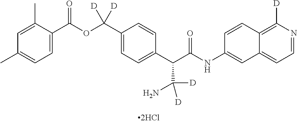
C1=C(C(OC(C2=CC=C(C(C(NC3=CC4=CC=NC([D])=C4C=C3)=O)C(N)([D])[D])C=C2)([D])[D])=O)C(C)=CC(C)=C1
